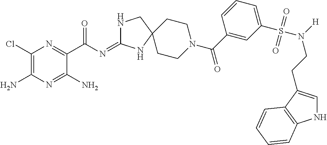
C1(Cl)=C(N)N=C(N)C(C(N=C2NCC3(N2)CCN(C(C2=CC(S(N([H])CCC4=CNC5=C4C=CC=C5)(=O)=O)=CC=C2)=O)CC3)=O)=N1
